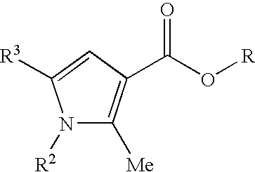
N1([R2])C([Me])=C(C(O[R])=O)C=C1[R3]
